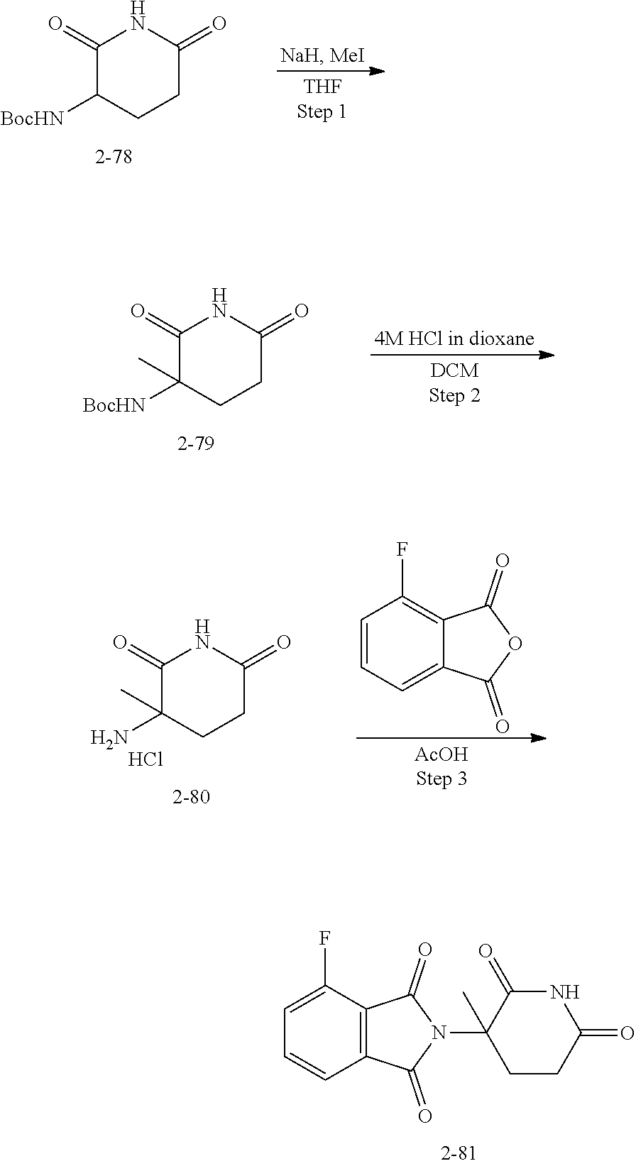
C1(=O)C([BocHN])CCC(=O)N1.C1(=O)C([BocHN])(C)CCC(=O)N1.C1(=O)C(N)(C)CCC(=O)N1.Cl.C1=CC=C2C(=C1F)C(=O)OC2=O.C1=C(F)C2=C(C=C1)C(=O)N(C1(C)CCC(=O)NC1=O)C2=O
